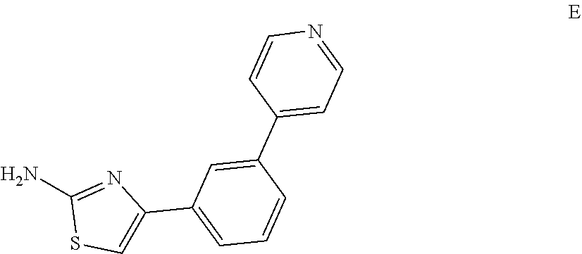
NC1=NC(C2=CC=CC(C3=CC=NC=C3)=C2)=CS1
